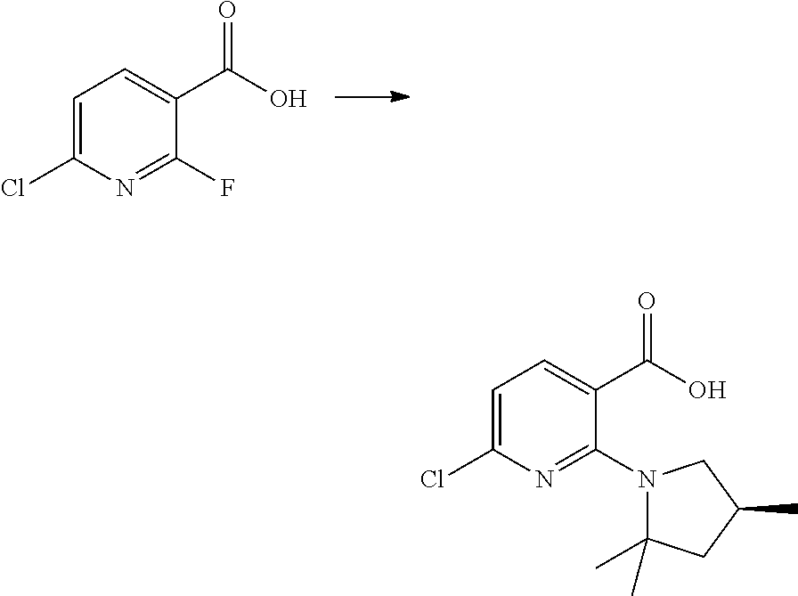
C1(N2C(C)(C)CC(C)C2)=NC(Cl)=CC=C1C(O)=O.C1(F)=NC(Cl)=CC=C1C(O)=O
